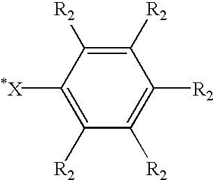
C1([R2])=C([R2])C([*X])=C([R2])C([R2])=C1[R2]
